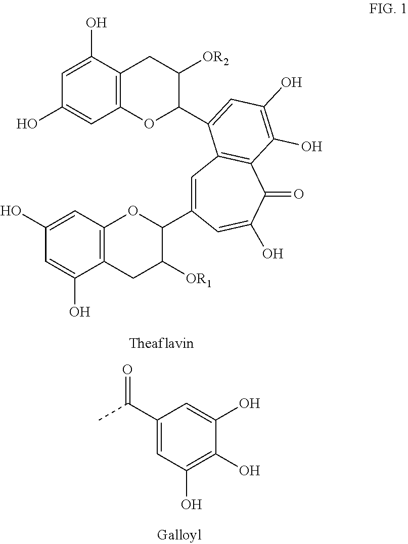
C1=C(O)C2=C(C=C1O)OC(C1=CC(O)=C(O)C3=C1C=C(C1OC4=C(CC1[OR1])C(O)=CC(O)=C4)C=C(O)C3=O)C([OR2])C2.C1(C(C)=O)=CC(O)=C(O)C(O)=C1
